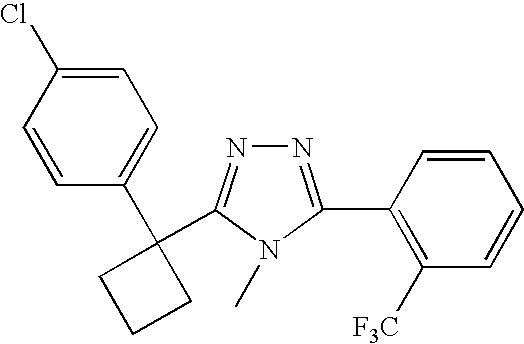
C1=C(Cl)C=CC(C2(C3=NN=C(C4=C([F3C])C=CC=C4)N3C)CCC2)=C1
